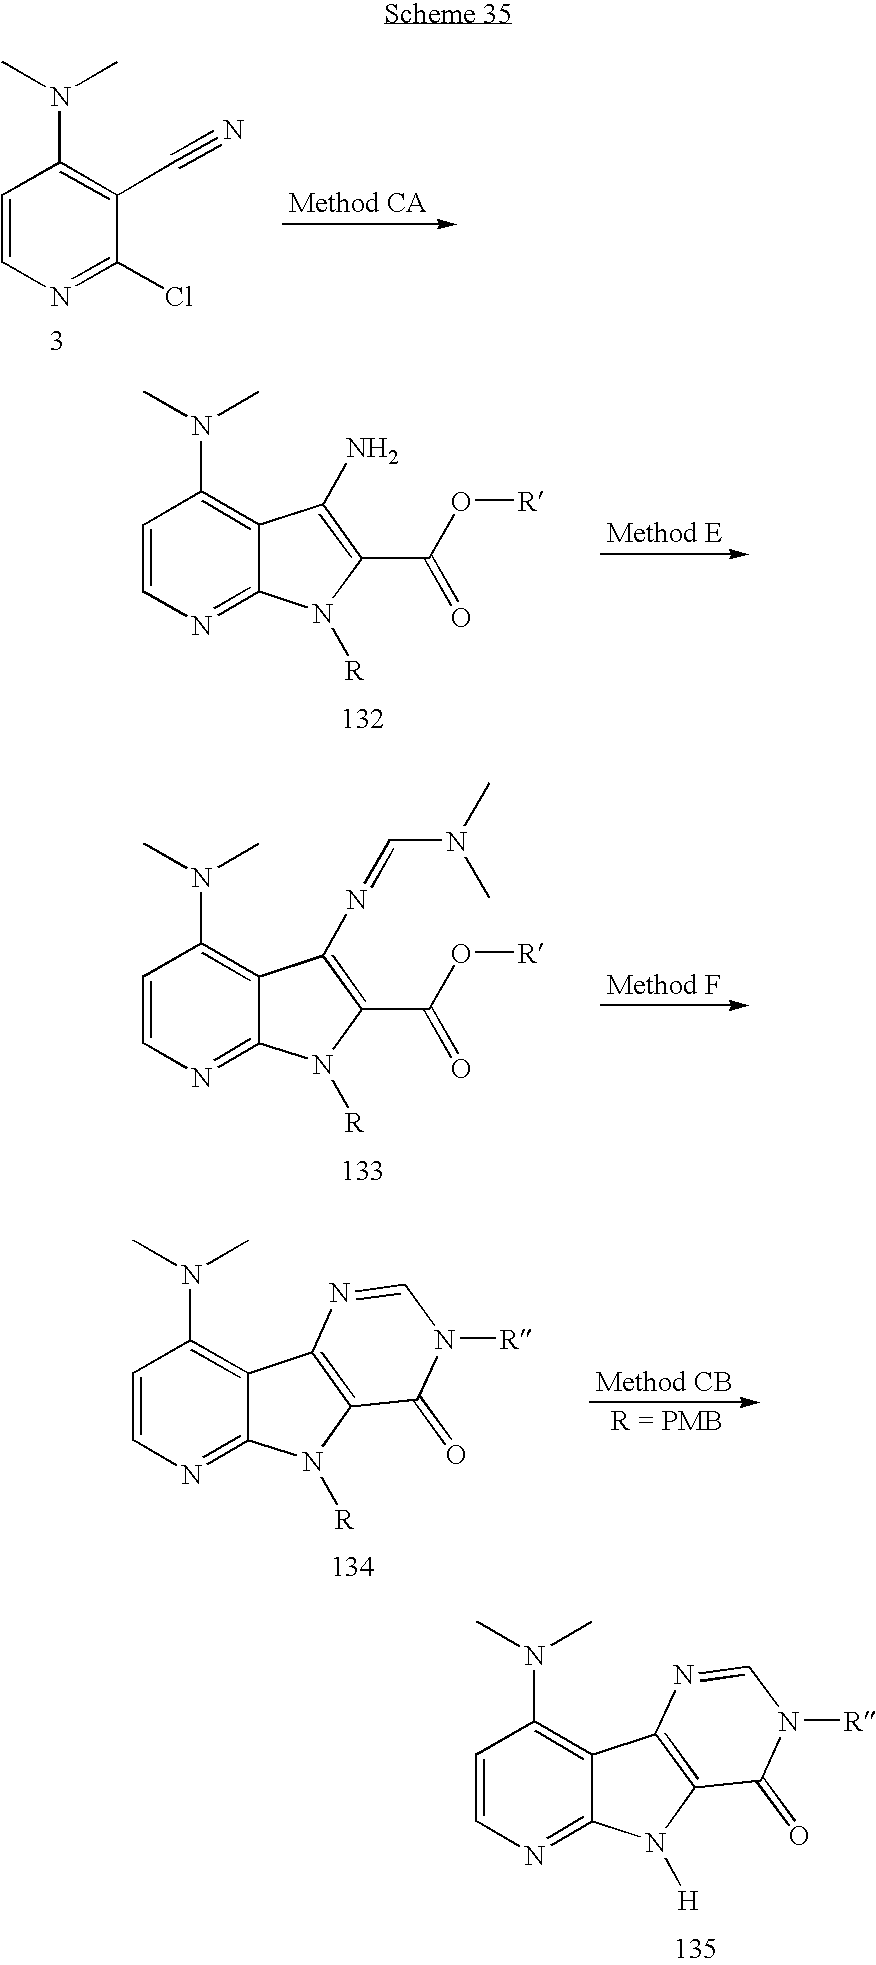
C1=CN=C(Cl)C(C#N)=C1N(C)C.C1=CN=C2C(=C1N(C)C)C(N)=C(C(=O)O[R])N2[R].C1=CN=C2C(=C1N(C)C)C(N=CN(C)C)=C(C(=O)O[R])N2[R].C1=CN=C2C(=C1N(C)C)C1=C(N2[R])C(=O)N([R])C=N1.C1=CN=C2C(=C1N(C)C)C1=C(N2[H])C(=O)N([R])C=N1
